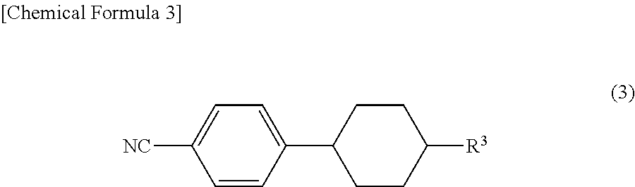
C1=CC(C2CCC([R3])CC2)=CC=C1[NC]
